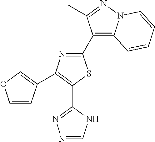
N1=CNC(C2=C(C3=COC=C3)N=C(C3=C4N(N=C3C)C=CC=C4)S2)=N1
